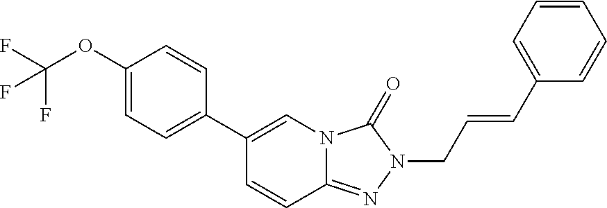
C1(OC(F)(F)F)=CC=C(C2=CN3C(=NN(CC=CC4=CC=CC=C4)C3=O)C=C2)C=C1
